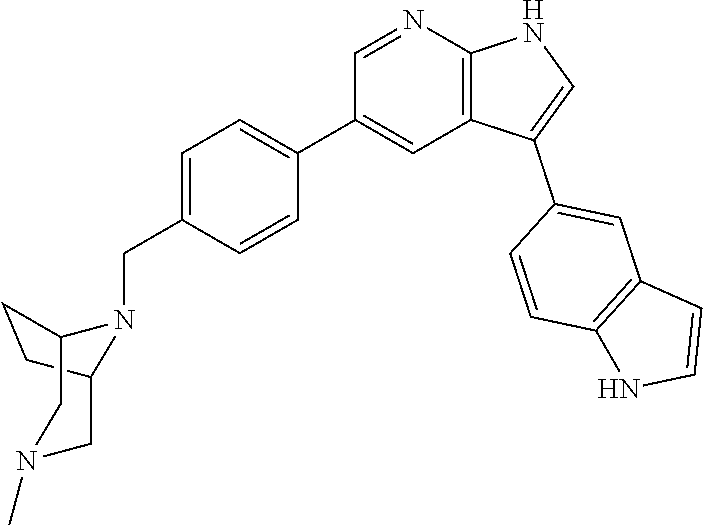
C1=NC2=C(C=C1C1=CC=C(CN3C4CN(C)CC3CC4)C=C1)C(C1=CC3=C(C=C1)NC=C3)=CN2
